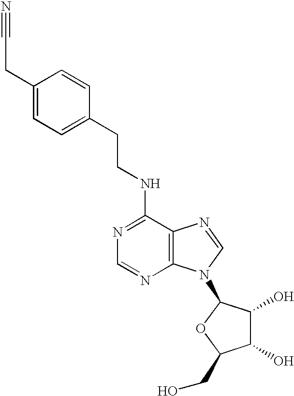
N(C1=NC=NC2=C1N=CN2C1C(O)C(O)C(CO)O1)CCC1=CC=C(CC#N)C=C1
